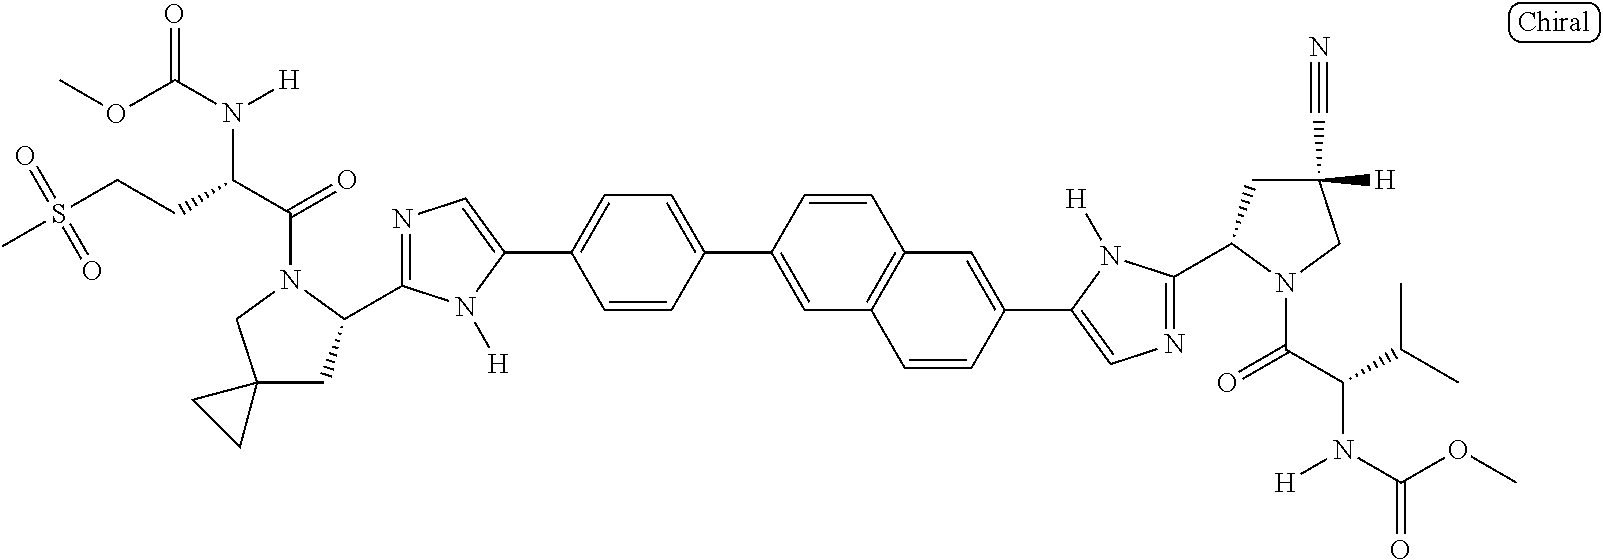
C1=CC(C2=CC3=C(C=C(C4=CN=C(C5CC([H])(C#N)CN5C(C(C(C)C)N(C(OC)=O)[H])=O)N4[H])C=C3)C=C2)=CC=C1C1=CN=C(C2CC3(CN2C(C(CCS(C)(=O)=O)N(C(OC)=O)[H])=O)CC3)N1[H]
